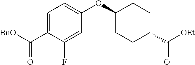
[BnO]C(C1=CC=C(OC2CCC(C([OEt])=O)CC2)C=C1F)=O
